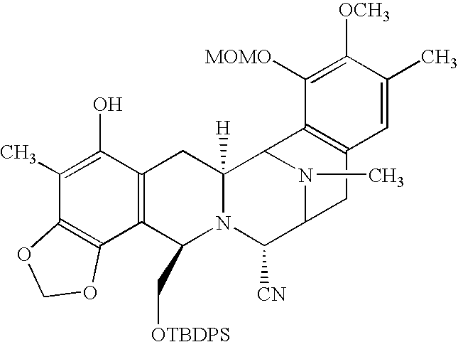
C12=C(C3=C(C(O)=C1C)CC1([H])N(C3C[OTBDPS])C([CN])C3CC4=C(C1N3C)C([MOMO])=C([OCH3])C(C)=C4)OCO2
